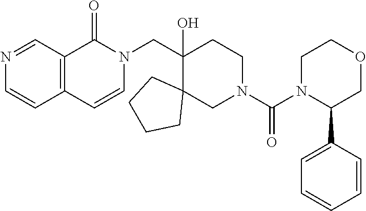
N1=CC2=C(C=C1)C=CN(CC1(O)C3(CN(C(N4C(C5=CC=CC=C5)COCC4)=O)CC1)CCCC3)C2=O
